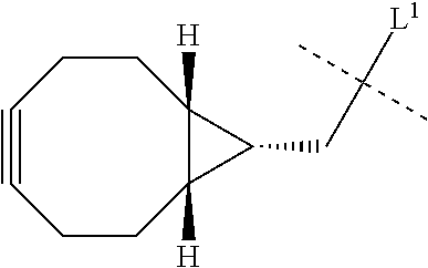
C1CC2([H])C([H])(CCC#C1)C2CC([L1])(C)C
